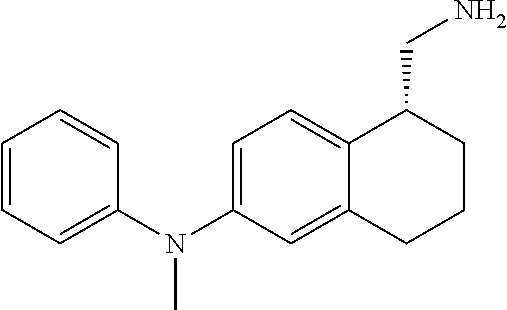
C12=CC(N(C3=CC=CC=C3)C)=CC=C1C(CN)CCC2
